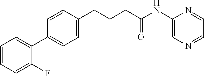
C1=CC(CCCC(NC2=CN=CC=N2)=O)=CC=C1C1=CC=CC=C1F
